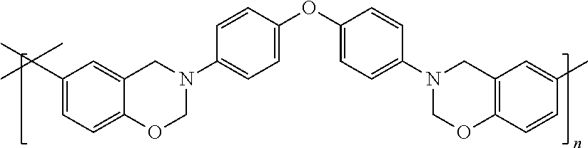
C1(C(C)(C)C)=CC=C2C(=C1)CN(C1=CC=C(OC3=CC=C(N4COC5=C(C4)C=C(C)C=C5)C=C3)C=C1)CO2
